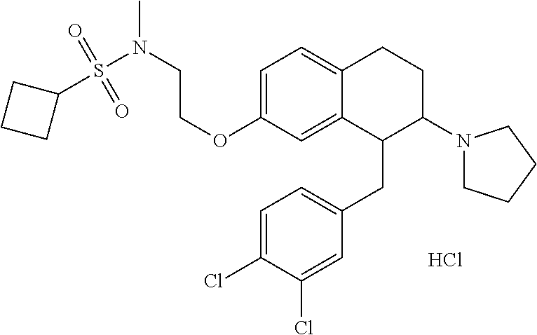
Cl.C1=C(OCCN(S(C2CCC2)(=O)=O)C)C=C2C(=C1)CCC(N1CCCC1)C2CC1=CC=C(Cl)C(Cl)=C1
